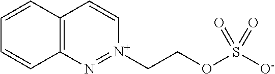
C12=C(C=CC=C1)C=C[N+](CCOS([O-])(=O)=O)=N2
